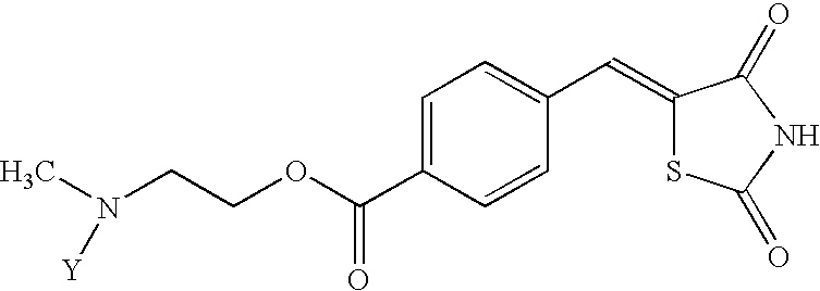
C(C1=CC=C(C=C2SC(=O)NC2=O)C=C1)(OCCN([Y])C)=O
